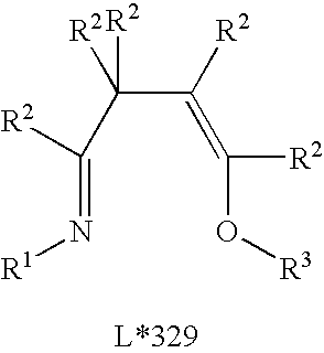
C(C([R2])=C(O[R3])[R2])(C(=N[R1])[R2])([R2])[R2]
